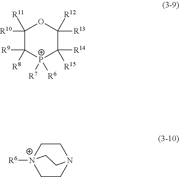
C1([R10])([R11])C([R8])([R9])[P+]([R6])([R7])C([R14])([R15])C([R12])([R13])O1.C1CN2CC[N+]1([R6])CC2
